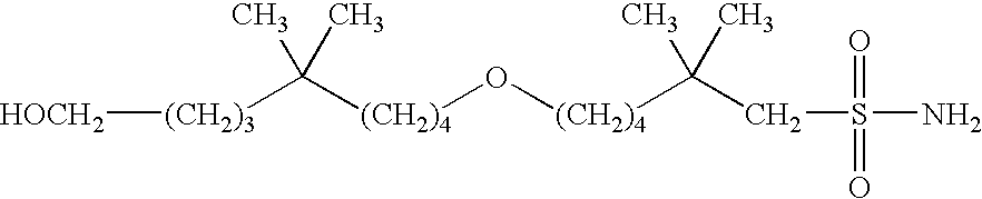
[(CH2)3]([HOCH2])C([(CH2)4]O[(CH2)4]C(C)(C)CS(N)(=O)=O)(C)C
